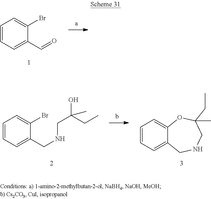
C1=CC=C(C=O)C(Br)=C1.C1=CC=C(CNCC(O)(CC)C)C(Br)=C1.C1=CC=C2C(=C1)OC(CC)(C)CNC2
